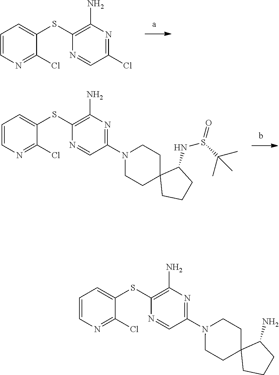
C1=CN=C(Cl)C(SC2=C(N)N=C(Cl)C=N2)=C1.C1=CN=C(Cl)C(SC2=C(N)N=C(N3CCC4(CC3)CCCC4NS(=O)C(C)(C)C)C=N2)=C1.C1=CN=C(Cl)C(SC2=C(N)N=C(N3CCC4(CC3)CCCC4N)C=N2)=C1
